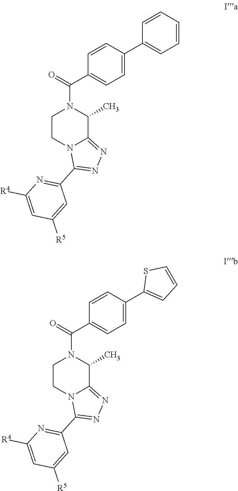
C1=CC(C2=CC=CC=C2)=CC=C1C(N1CCN2C(=NN=C2C2=NC([R4])=CC([R5])=C2)C1C)=O.C1=CC(C2=CC=CS2)=CC=C1C(N1CCN2C(=NN=C2C2=NC([R4])=CC([R5])=C2)C1C)=O
